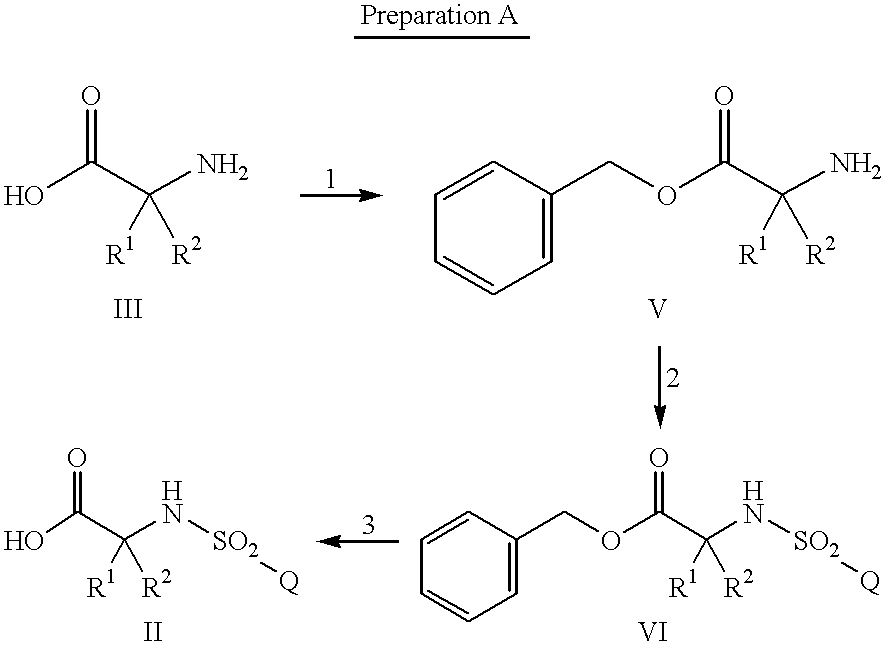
OC(C(N)([R1])[R2])=O.C1=C(COC(C(N)([R1])[R2])=O)C=CC=C1.C1=C(COC(C(N[SO2][Q])([R1])[R2])=O)C=CC=C1.OC(C(N[SO2][Q])([R1])[R2])=O
